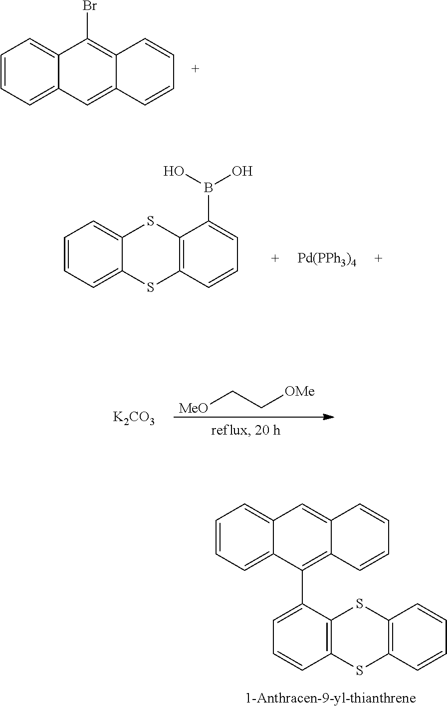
[MeO]CC[OMe].[K2CO3].C1=CC=C2C(=C1)C(Br)=C1C(=C2)C=CC=C1.C12=CC=CC=C1SC1=C(S2)C(B(O)O)=CC=C1.[Pd(PPh3)4].C1=CC=C2C(=C1)C=C1C(=C2C2=CC=CC3=C2SC2=C(S3)C=CC=C2)C=CC=C1
